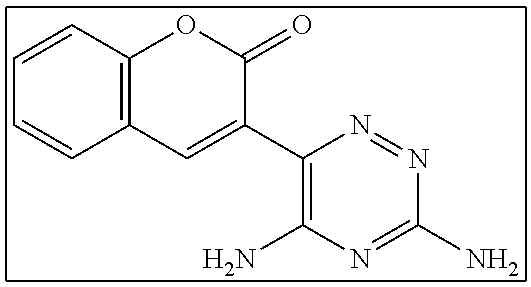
C1=CC2=C(C=C1)OC(=O)C(C1=C(N)N=C(N)N=N1)=C2
